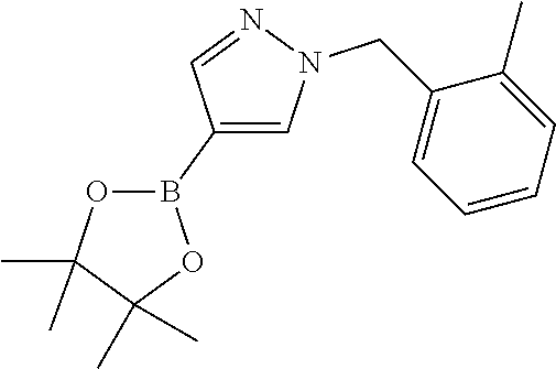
C1(B2OC(C)(C)C(C)(C)O2)=CN(CC2=CC=CC=C2C)N=C1
